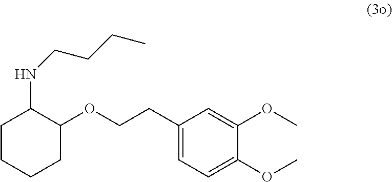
C1(CCOC2C(NCCCC)CCCC2)=CC=C(OC)C(OC)=C1
